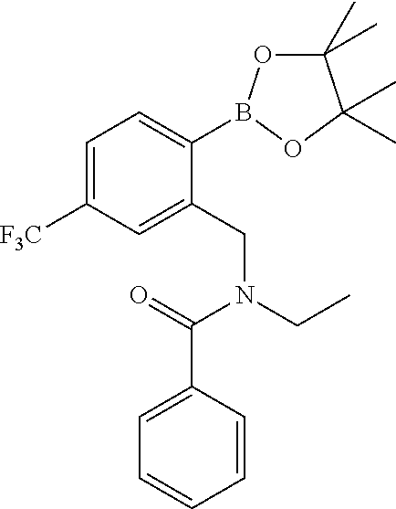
C1=C([F3C])C=C(CN(CC)C(=O)C2=CC=CC=C2)C(B2OC(C)(C)C(C)(C)O2)=C1
